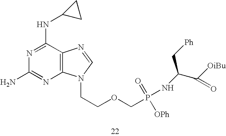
C1(NC2CC2)=NC(N)=NC2=C1N=CN2CCOCP([OPh])(NC(C([OiBu])=O)C[Ph])=O
